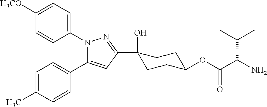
C1=C(C)C=CC(C2=CC(C3(O)CCC(OC(C(N)C(C)C)=O)CC3)=NN2C2=CC=C([H3CO])C=C2)=C1
